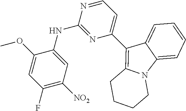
N12C3=CC=CC=C3C(C3=CC=NC(NC4=CC([NO2])=C(F)C=C4OC)=N3)=C1CCCC2
